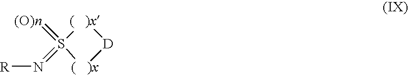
[(   )x]1[D][(   )x]S1(=[(O)n])=N[R]
